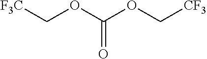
[CF3]COC(OC[F3C])=O
